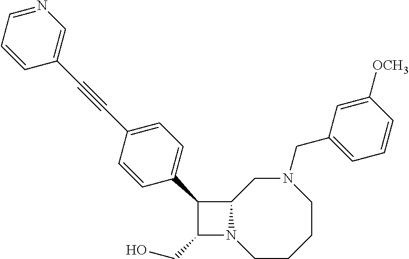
C1(CO)N2C(C1C1=CC=C(C#CC3=CN=CC=C3)C=C1)CN(CC1=CC=CC([OCH3])=C1)CCCC2
